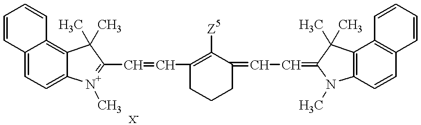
C12=CC=C3C(=C1C=CC=C2)C(C)(C)C(C=CC1=C([Z5])C(=CC=C2N(C)C4=C(C5=C(C=C4)C=CC=C5)C2(C)C)CCC1)=[N+]3C
